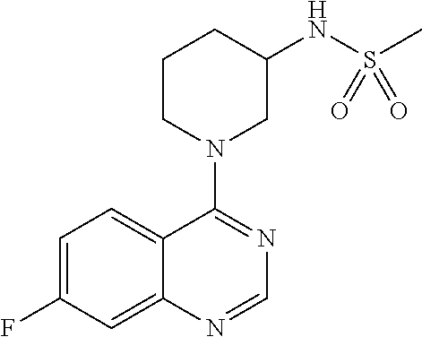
C1=C(F)C=C2C(=C1)C(N1CC(NS(C)(=O)=O)CCC1)=NC=N2
